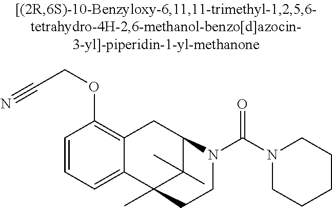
C1=CC=C2C(=C1OCC#N)CC1C(C)(C)C2(C)CCN1C(N1CCCCC1)=O
